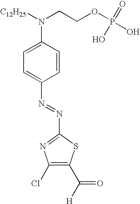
C1=CC(N([C12H25])CCOP(O)(=O)O)=CC=C1N=NC1=NC(Cl)=C(C(=O)[H])S1
